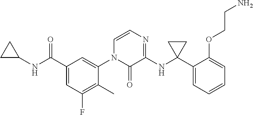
C1C(NC(C2=CC(F)=C(C)C(N3C(=O)C(NC4(C5=CC=CC=C5OCCN)CC4)=NC=C3)=C2)=O)C1
